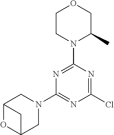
N1=C(N2C(C)COCC2)N=C(Cl)N=C1N1CC2OC(C1)C2
